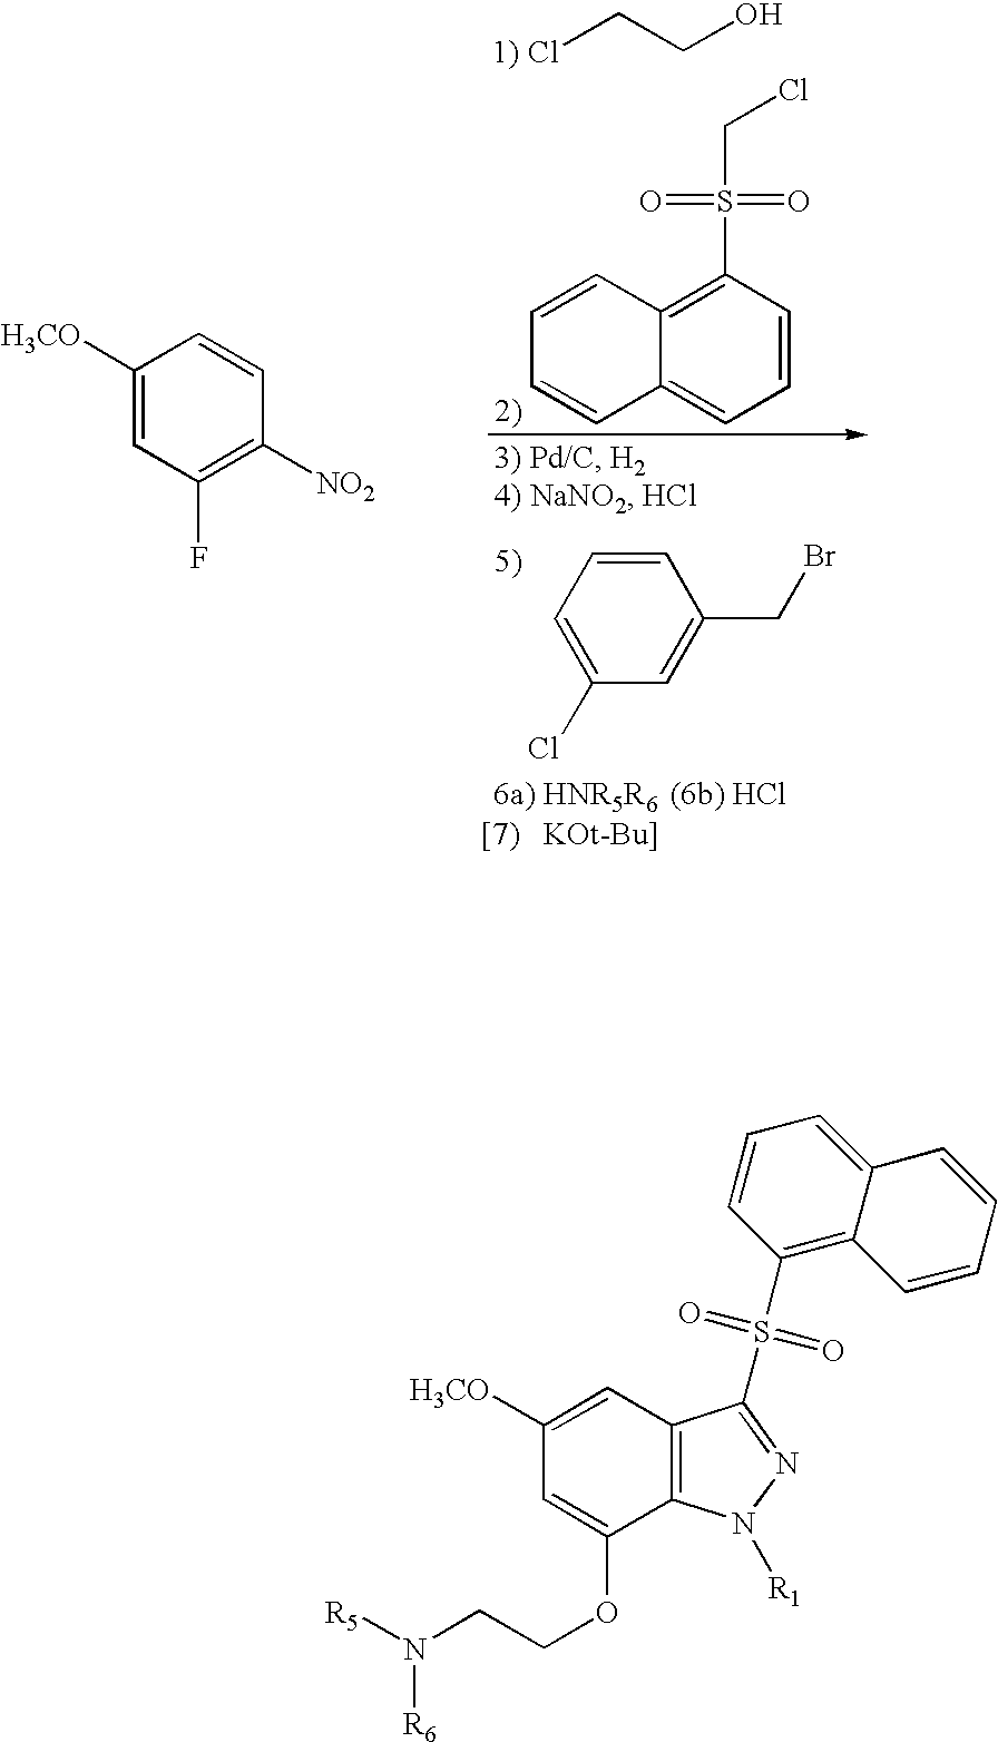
ClCCO.C1=CC2=C(S(=O)(=O)CCl)C=CC=C2C=C1.C1=C(Cl)C=C(CBr)C=C1.C1([H3CO])=CC(F)=C([NO2])C=C1.C1(S(=O)(=O)C2=NN([R1])C3=C2C=C([H3CO])C=C3OCCN([R6])[R5])=C2C(=CC=C1)C=CC=C2
